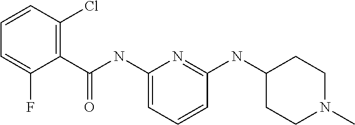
C1(NC(C2=C(Cl)C=CC=C2F)=O)=CC=CC(NC2CCN(C)CC2)=N1
